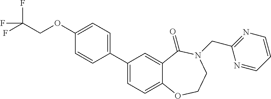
C1(C2=CC=C3C(=C2)C(=O)N(CC2=NC=CC=N2)CCO3)=CC=C(OCC(F)(F)F)C=C1
